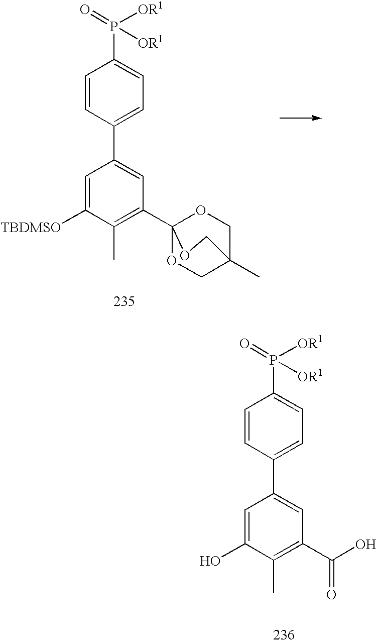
C1=CC(C2=CC(C34OCC(C)(CO3)CO4)=C(C)C([TBDMSO])=C2)=CC=C1P(=O)([OR1])[OR1].C1=CC(C2=CC(C(O)=O)=C(C)C(O)=C2)=CC=C1P(=O)([OR1])[OR1]
